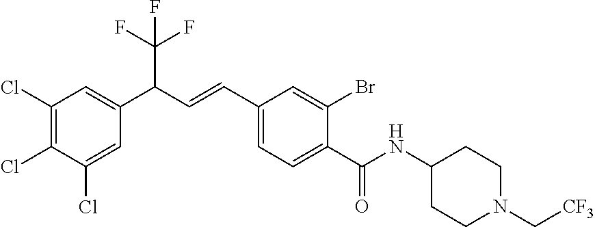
C1(Cl)=C(Cl)C(Cl)=CC(C(C=CC2=CC=C(C(NC3CCN(C[CF3])CC3)=O)C(Br)=C2)C(F)(F)F)=C1
